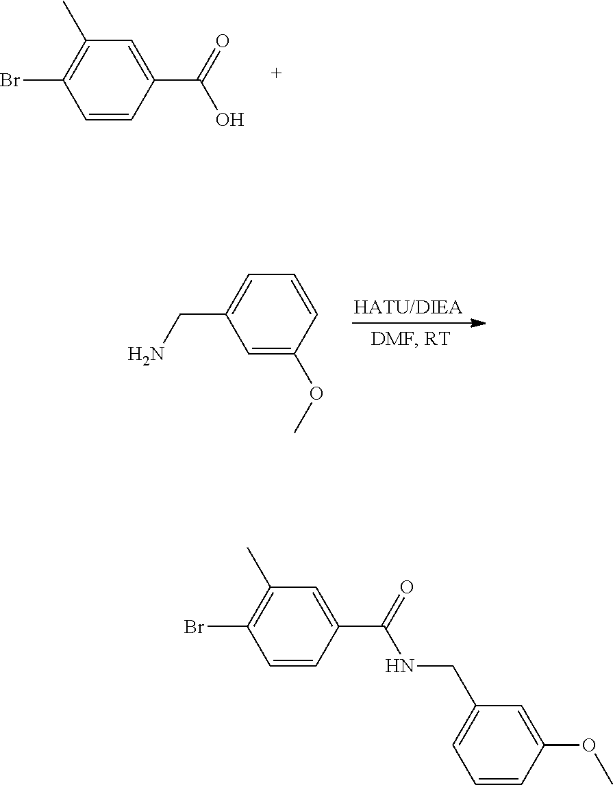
C1(C)=C(Br)C=CC(C(=O)O)=C1.C1=C(CN)C=C(OC)C=C1.C1(C)=C(Br)C=CC(C(=O)NCC2=CC=CC(OC)=C2)=C1
